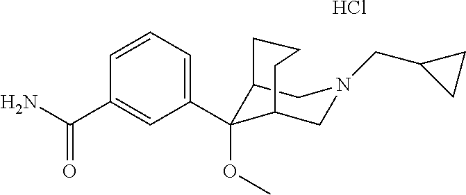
C12C(OC)(C3=CC=CC(C(N)=O)=C3)C(CN(CC3CC3)C1)CCC2.Cl
